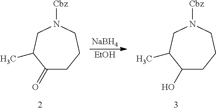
C1(=O)CCCN([Cbz])CC1C.[NaBH4].[EtOH].C1(O)CCCN([Cbz])CC1C
